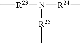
C[R23]N([R24]C)[R25]C
